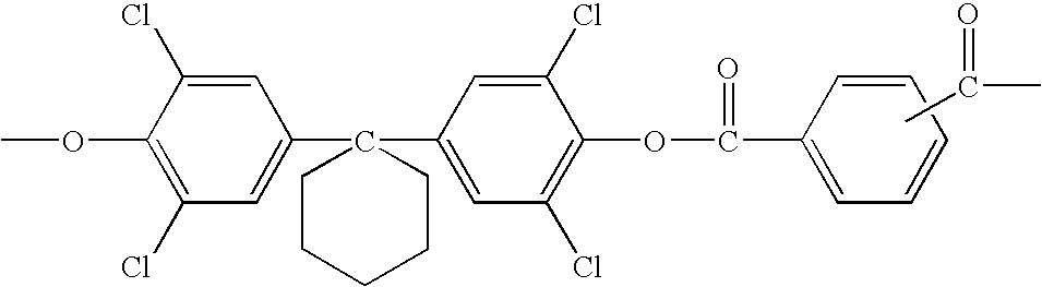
CC(=O)C.COC1=C(Cl)C=C(C2(C3=CC(Cl)=C(OC(=O)C4=CC=CC=C4)C(Cl)=C3)CCCCC2)C=C1Cl
